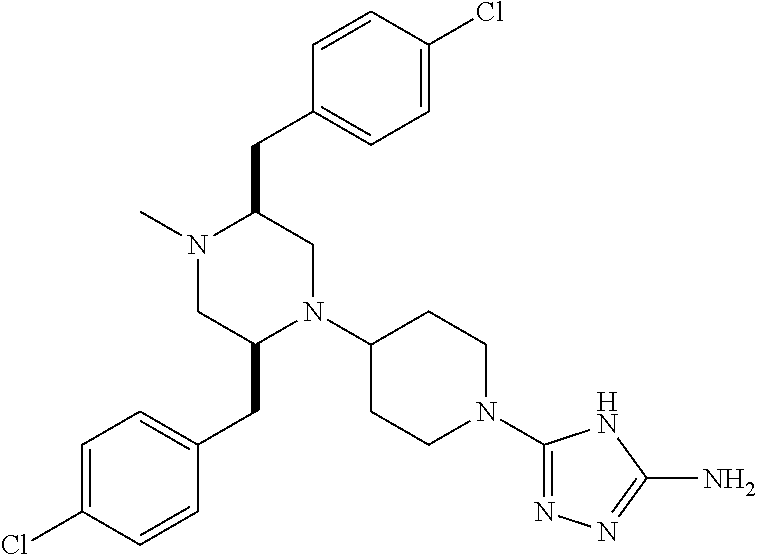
C1=C(Cl)C=CC(CC2N(C3CCN(C4=NN=C(N)N4)CC3)CC(CC3=CC=C(Cl)C=C3)N(C)C2)=C1
